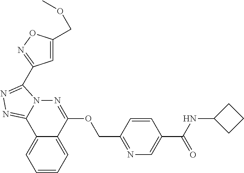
C1=CC=C2C(=C1)C1=NN=C(C3=NOC(COC)=C3)N1N=C2OCC1=NC=C(C(NC2CCC2)=O)C=C1
